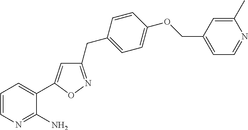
C(OC1=CC=C(CC2=NOC(C3=CC=CN=C3N)=C2)C=C1)C1=CC=NC(C)=C1
